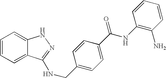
C1=CC=C2C(=C1)NN=C2NCC1=CC=C(C(NC2=C(N)C=CC=C2)=O)C=C1
